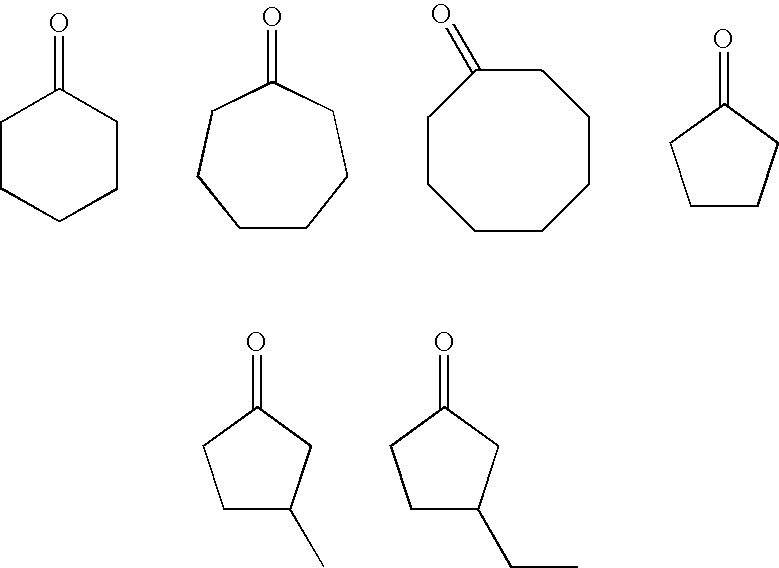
C1CCCCC1=O.C1CCCC(=O)CC1.C1CCCCC(=O)CC1.C1CCC(=O)C1.C1C(C)CC(=O)C1.C1C(CC)CC(=O)C1
